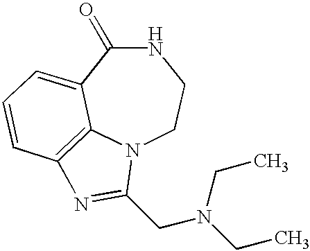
N1C(=O)C2=CC=CC3=C2N(CC1)C(CN(CC)CC)=N3
